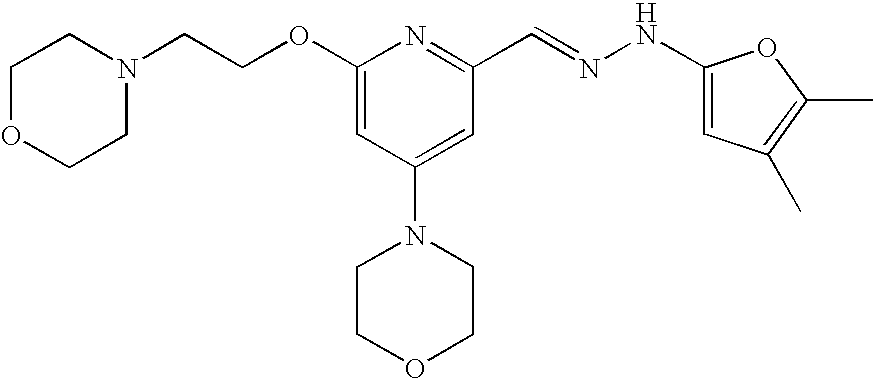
C(COC1=CC(N2CCOCC2)=CC(C=NNC2=CC(C)=C(C)O2)=N1)N1CCOCC1
